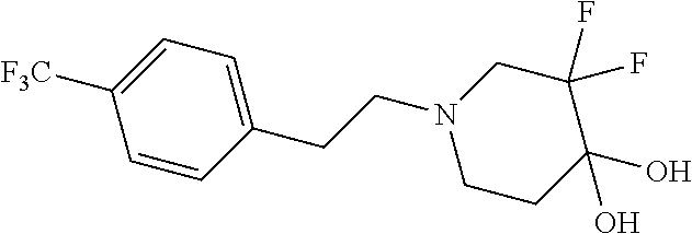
C1=C([F3C])C=CC(CCN2CCC(O)(O)C(F)(F)C2)=C1
